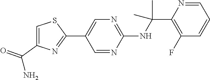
C1(C2=CN=C(NC(C)(C)C3=C(F)C=CC=N3)N=C2)=NC(C(N)=O)=CS1
